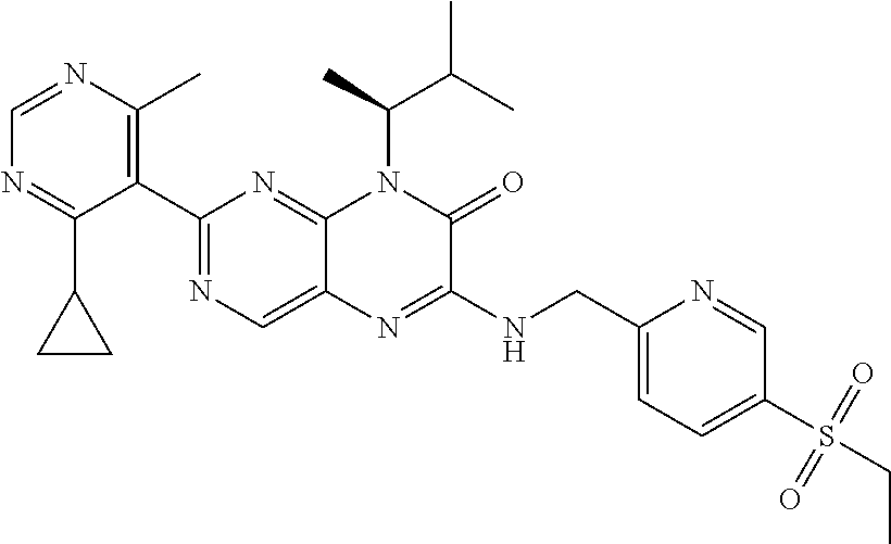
C1=NC(C)=C(C2=NC=C3C(=N2)N(C(C(C)C)C)C(=O)C(NCC2=CC=C(S(=O)(=O)CC)C=N2)=N3)C(C2CC2)=N1
